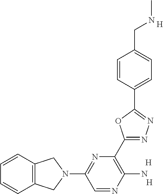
C12=C(C=CC=C1)CN(C1=NC(C3=NN=C(C4=CC=C(CNC)C=C4)O3)=C(N)N=C1)C2.[H].[H].[H]
